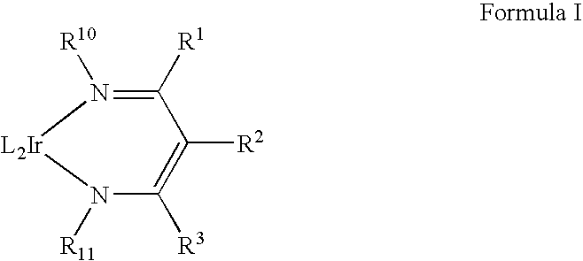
N1([R11])C([R3])=C([R2])C([R1])=N([R10])[L2Ir]1
